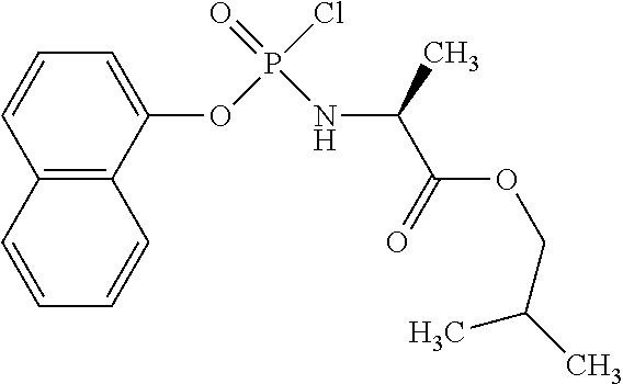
C1(OP(Cl)(=O)NC(C)C(OCC(C)C)=O)=CC=CC2=C1C=CC=C2
